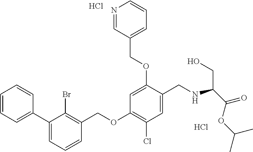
Cl.Cl.C1=CC=CC(C2=CC=CC(COC3=C(Cl)C=C(CNC(CO)C(=O)OC(C)C)C(OCC4=CC=CN=C4)=C3)=C2Br)=C1
